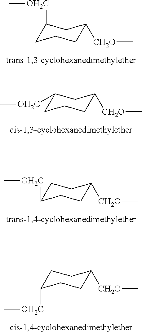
C1([OH2C]C)CCCC([CH2O]C)C1.C1([OH2C]C)CCCC([CH2O]C)C1.C1C([OH2C]C)CCC([CH2O]C)C1.C1C([OH2C]C)CCC([CH2O]C)C1
